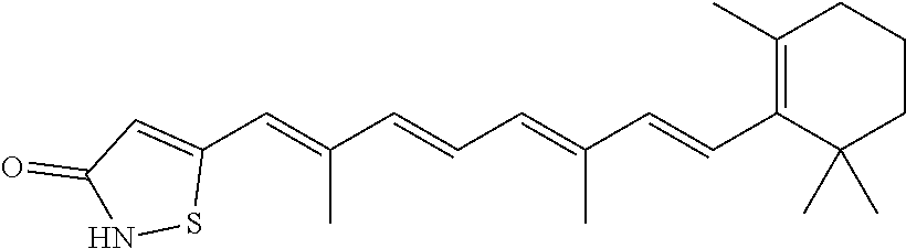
C1(C=C(C=CC=C(C=CC2=C(C)CCCC2(C)C)C)C)=CC(=O)NS1
